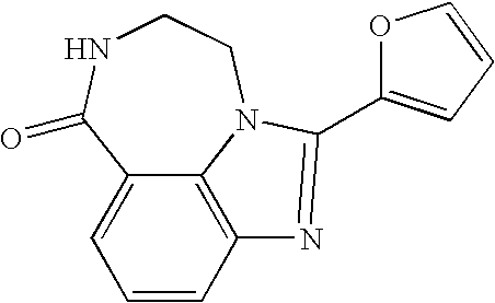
C1=CC2=C3C(=C1)C(=O)NCCN3C(C1=CC=CO1)=N2
